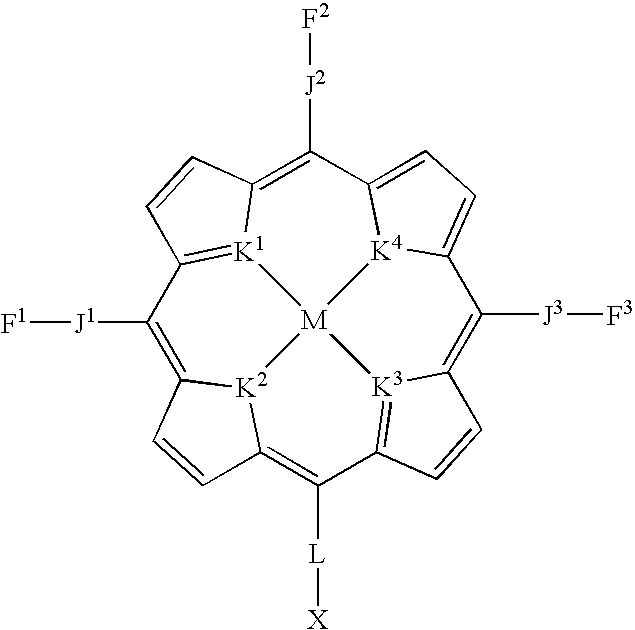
C1([J3][F3])=C2[K3]3=C(C([L][X])=C4[K2]5C(=C([J1][F1])C6=[K1]7C(=C([J2][F2])C8=CC=C1[K4]8[M]753)C=C6)C=C4)C=C2
